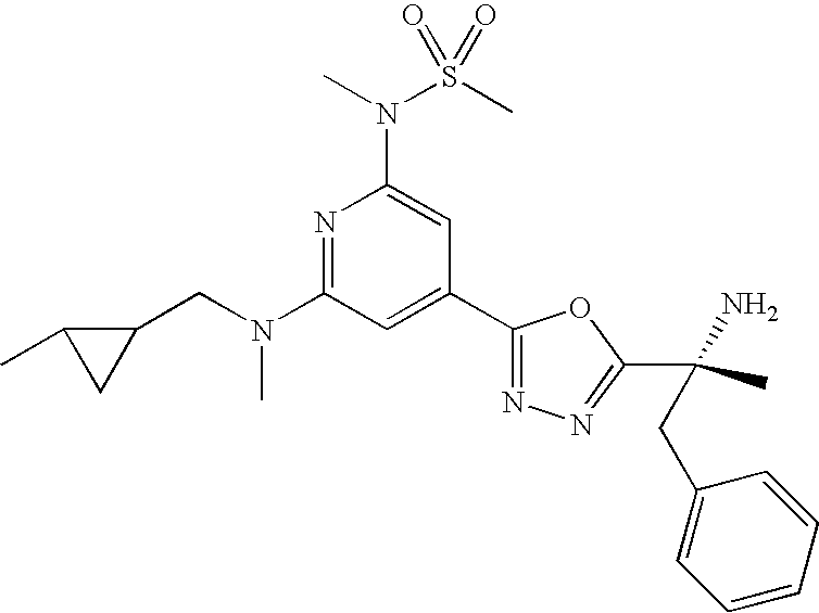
N1=C(N(CC2C(C)C2)C)C=C(C2=NN=C(C(C)(N)CC3=CC=CC=C3)O2)C=C1N(S(C)(=O)=O)C
